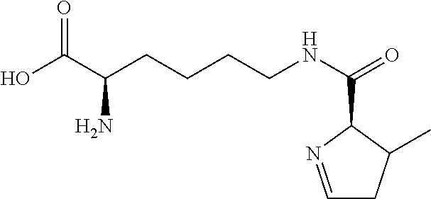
OC(C(CCCCNC(=O)C1N=CCC1C)N)=O
